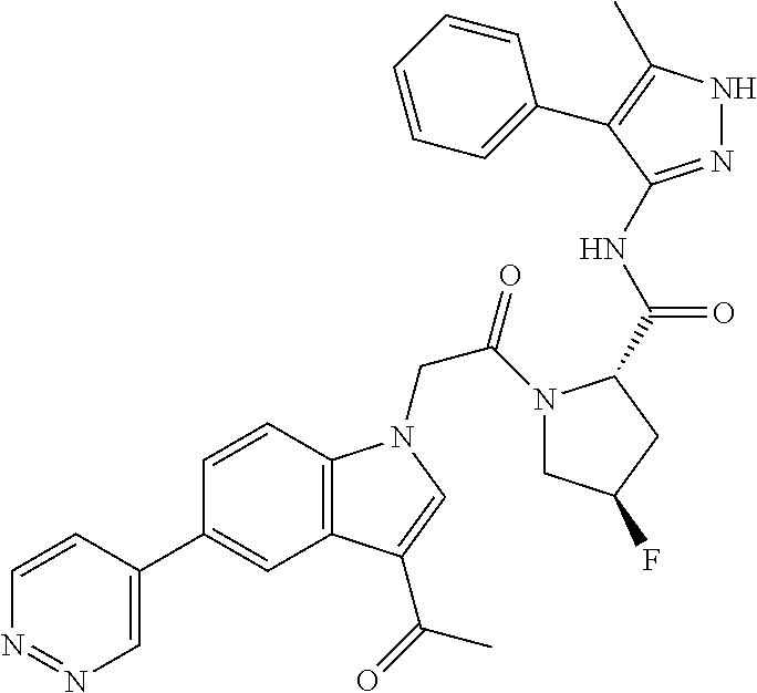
C1=CC(C2=CC3=C(C=C2)N(CC(N2CC(F)CC2C(=O)NC2=NNC(C)=C2C2=CC=CC=C2)=O)C=C3C(=O)C)=CN=N1
